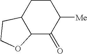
C1CC2C(C(=O)C1[Me])OCC2
